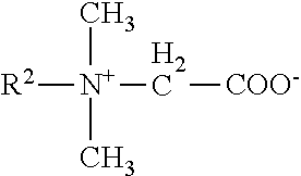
[N+](C[COO-])(C)(C)[R2]
